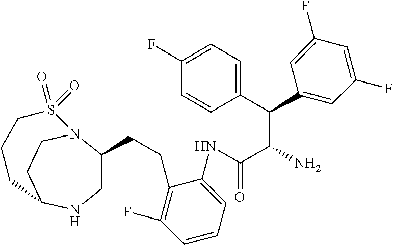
C1=C(F)C=CC(C(C(N)C(NC2=CC=CC(F)=C2CCC2CNC3CCN2S(=O)(=O)CCC3)=O)C2=CC(F)=CC(F)=C2)=C1
